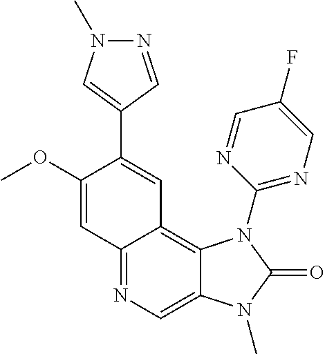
C12=NC=C3C(=C1C=C(C1=CN(C)N=C1)C(OC)=C2)N(C1=NC=C(F)C=N1)C(=O)N3C
